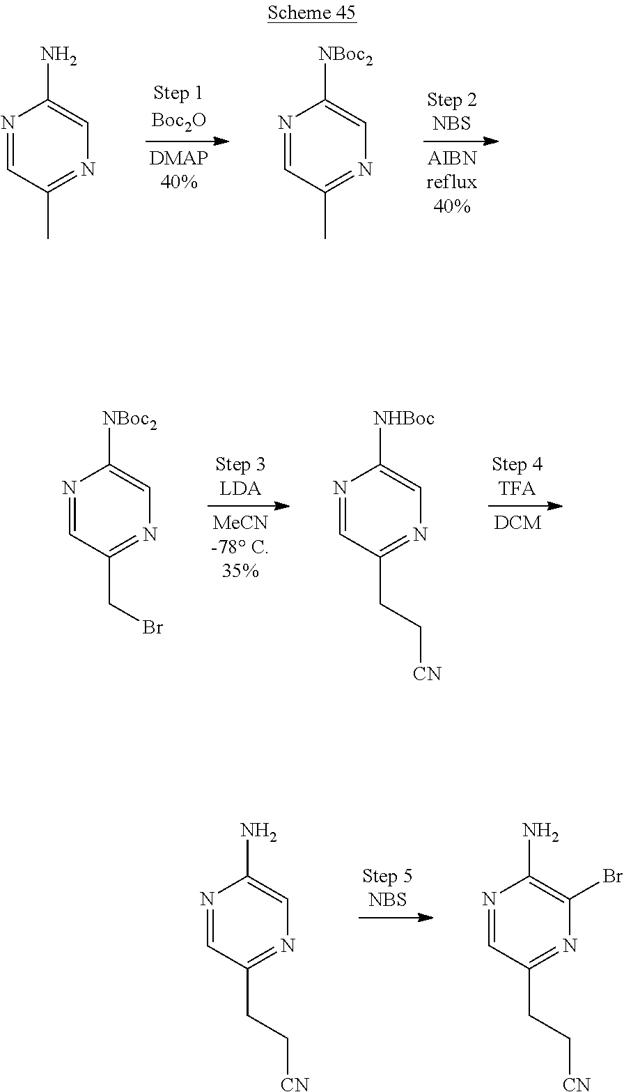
N1=CC(C)=NC=C1N.N1=CC(C)=NC=C1[NBoc2].N1=CC(CBr)=NC=C1[NBoc2].N1=CC(CC[CN])=NC=C1[NHBoc].N1=CC(CC[CN])=NC=C1N.N1=CC(CC[CN])=NC(Br)=C1N
